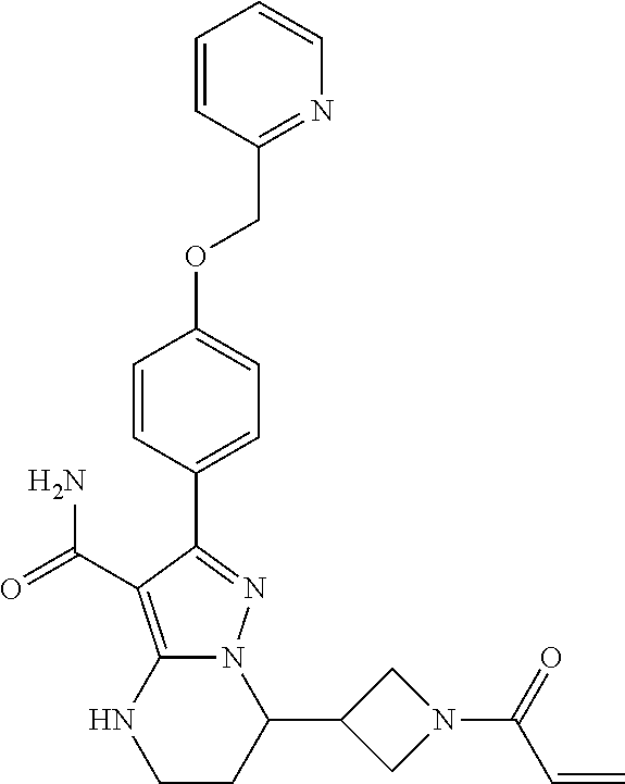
C(C1=NC=CC=C1)OC1=CC=C(C2=NN3C(=C2C(=O)N)NCCC3C2CN(C(=O)C=C)C2)C=C1
